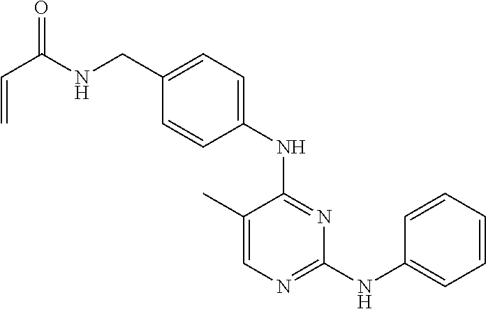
C1=CC(NC2=NC=C(C)C(NC3=CC=C(CNC(C=C)=O)C=C3)=N2)=CC=C1
